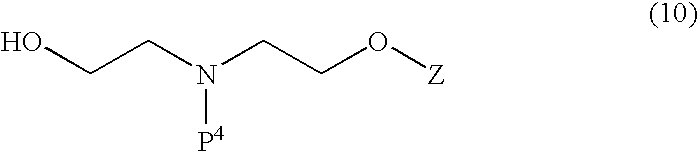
OCCN(CCO[Z])[P4]
